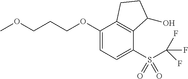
C1(OCCCOC)=CC=C(S(C(F)(F)F)(=O)=O)C2=C1CCC2O
